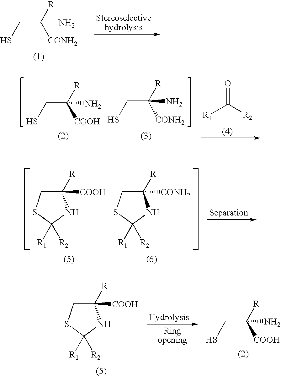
C1([COOH])([R])CSC([R1])([R2])N1.C1([CONH2])([R])CSC([R1])([R2])N1.SCC(N)([R])[CONH2].[R1]C([R2])=O.SCC([R])(N)[COOH].SCC(N)([R])[CONH2].C1([R])([COOH])CSC([R1])([R2])N1.SCC([R])(N)[COOH]
